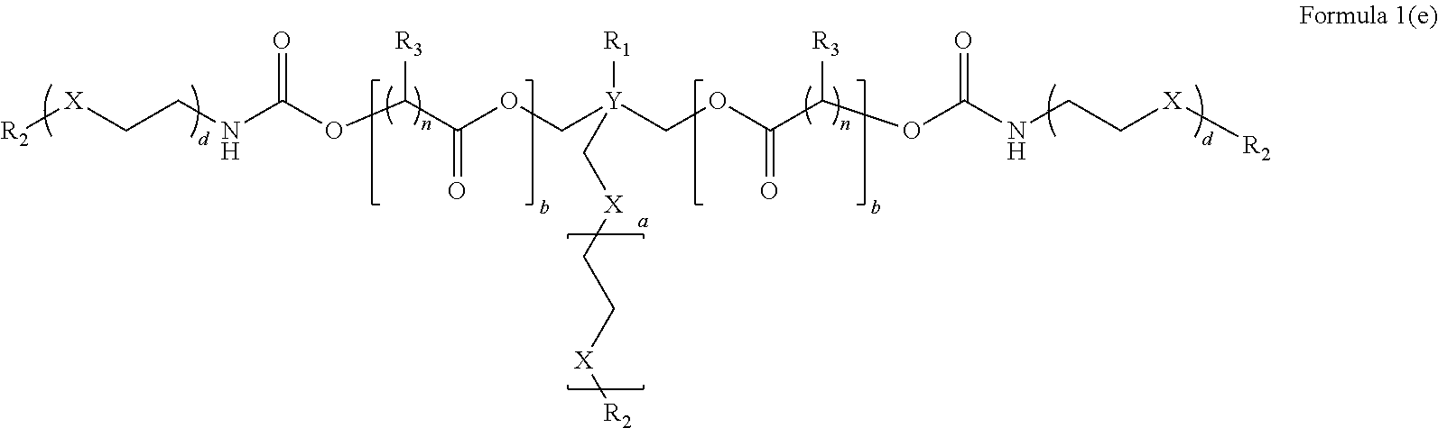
C(NC(OC(C(OC[Y](COC(C(OC(NCC[X][R2])=O)[R3])=O)([R1])C[X]CC[X][R2])=O)[R3])=O)C[X][R2]
